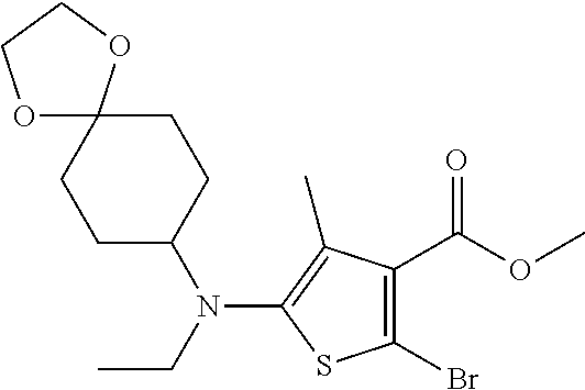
C1CC2(CCC1N(CC)C1=C(C)C(C(=O)OC)=C(Br)S1)OCCO2
